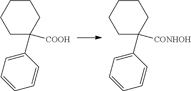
C1CCC(C2=CC=CC=C2)([COOH])CC1.C1CCC(C2=CC=CC=C2)([CONHOH])CC1
